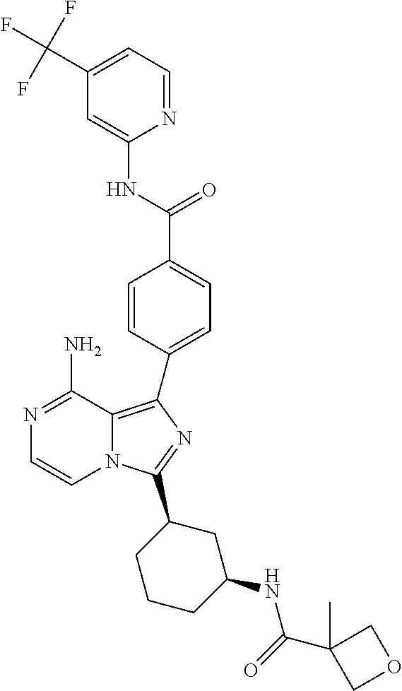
N1=C(N)C2=C(C3=CC=C(C(=O)NC4=CC(C(F)(F)F)=CC=N4)C=C3)N=C(C3CCCC(NC(C4(C)COC4)=O)C3)N2C=C1
